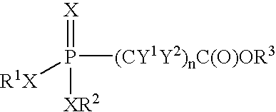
[X]=P([(CY1Y2)nC(O)OR3])([XR2])[R1X]
